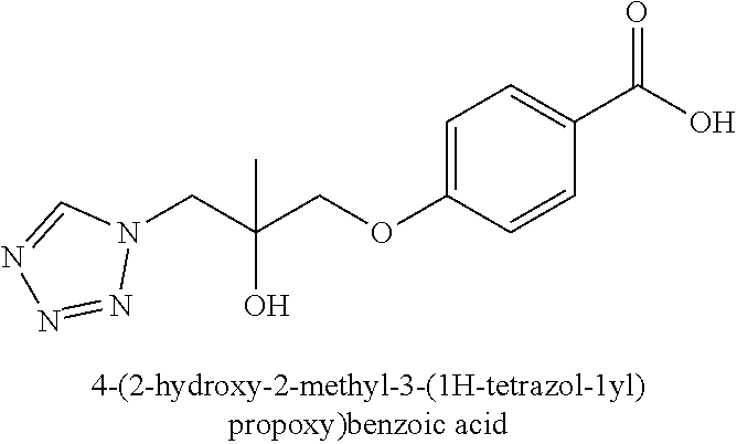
N1(CC(COC2=CC=C(C(O)=O)C=C2)(O)C)C=NN=N1
